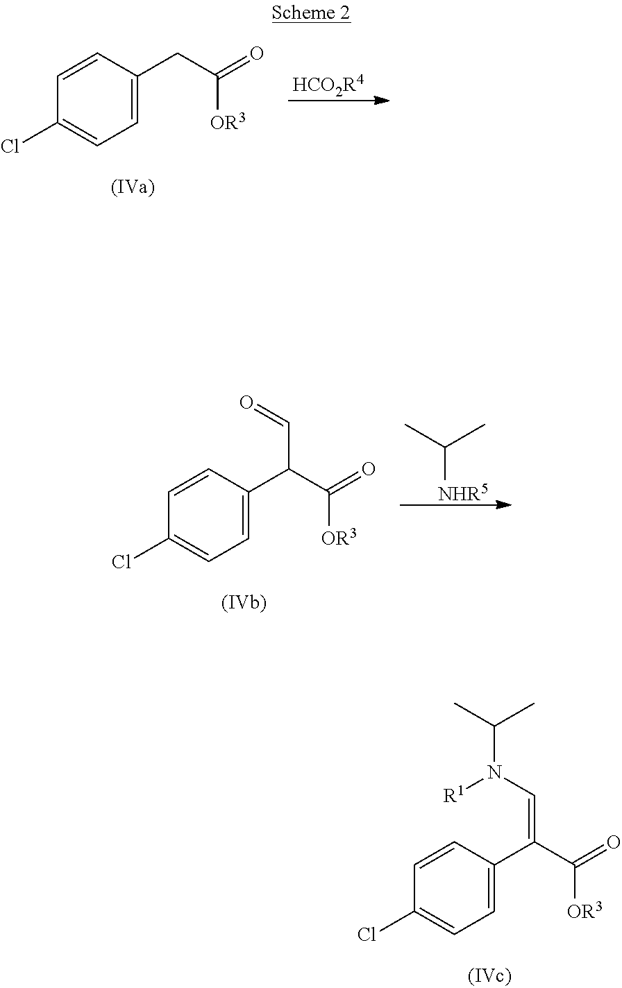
C1=CC(Cl)=CC=C1CC(=O)[OR3].[HCO2R4].C1=CC(Cl)=CC=C1C(C(=O)[OR3])C=O.CC(C)[NHR5].C1=CC(Cl)=CC=C1C(C(=O)[OR3])=CN([R1])C(C)C
